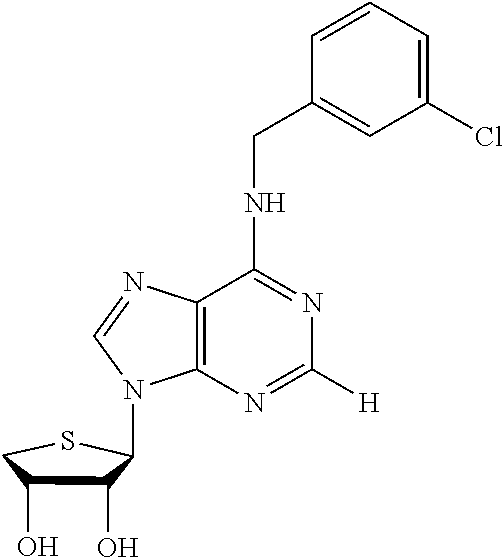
C12=C(N=C([H])N=C1NCC1=CC(Cl)=CC=C1)N(C1C(O)C(O)CS1)C=N2
